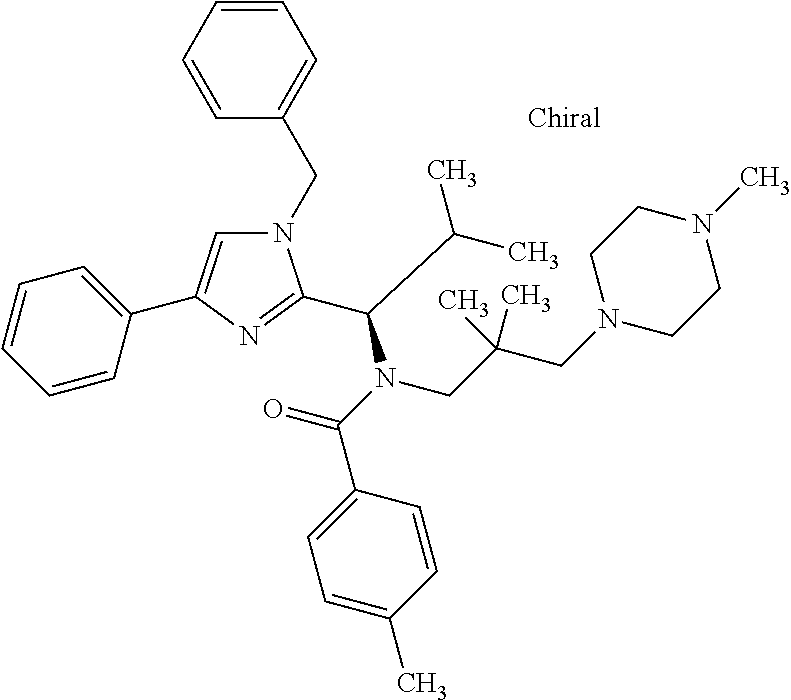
N1(CC2=CC=CC=C2)C=C(C2=CC=CC=C2)N=C1C(C(C)C)N(C(=O)C1=CC=C(C)C=C1)CC(CN1CCN(C)CC1)(C)C
